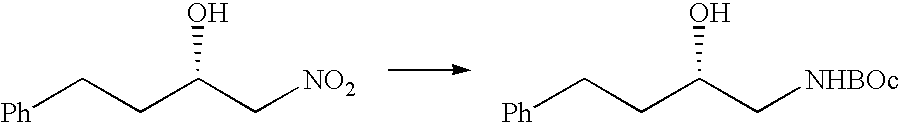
[Ph]CCC(C[NO2])O.[Ph]CCC(C[NHBOc])O
